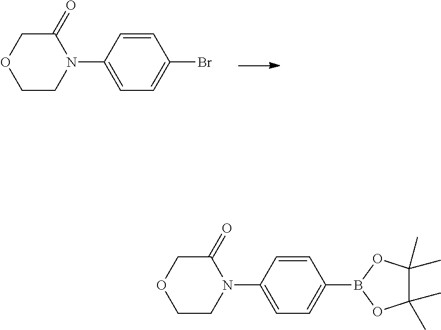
C1CN(C2=CC=C(Br)C=C2)C(=O)CO1.C1CN(C2=CC=C(B3OC(C)(C)C(C)(C)O3)C=C2)C(=O)CO1
